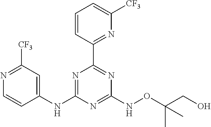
N1=C([CF3])C=C(NC2=NC(C3=NC([CF3])=CC=C3)=NC(NOC(CO)(C)C)=N2)C=C1
